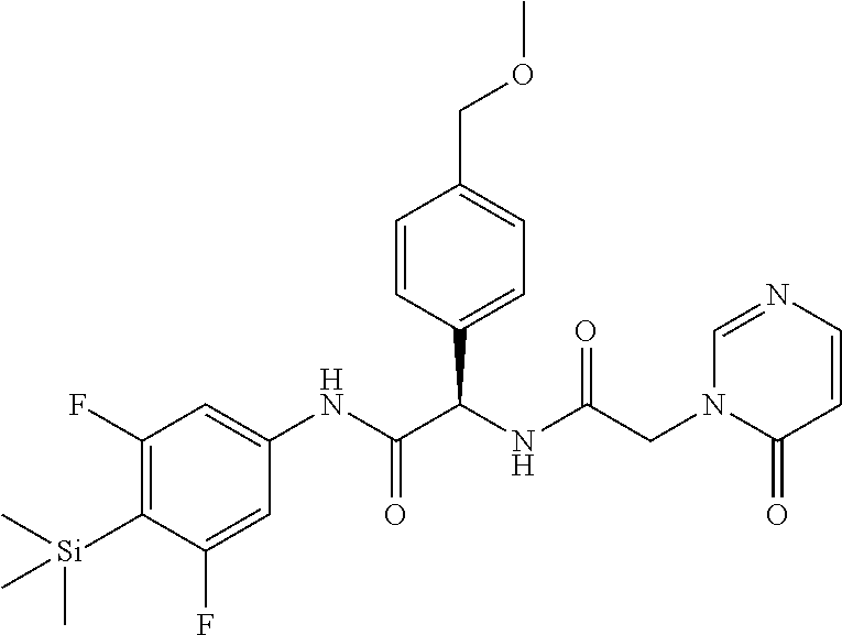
C1=CC(C(NC(CN2C(=O)C=CN=C2)=O)C(NC2=CC(F)=C([Si](C)(C)C)C(F)=C2)=O)=CC=C1COC
